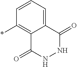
C12=CC=CC(*)=C1C(=O)NNC2=O
